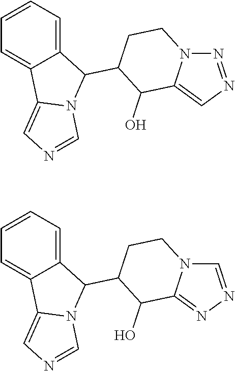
C1=CC=C2C(=C1)C1=CN=CN1C2C1C(O)C2=CN=NN2CC1.C1=CC=C2C(=C1)C1=CN=CN1C2C1C(O)C2=NN=CN2CC1
